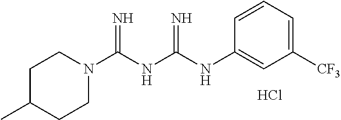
C1C(C)CCN(C(NC(NC2=CC([CF3])=CC=C2)=N)=N)C1.Cl
